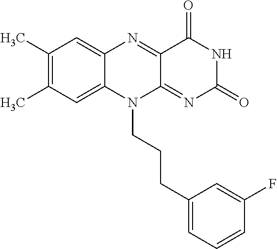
C1(C)=C(C)C=C2C(=C1)N=C1C(=NC(=O)NC1=O)N2CCCC1=CC=CC(F)=C1
